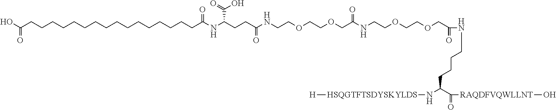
C(CCNC(=O)COCCOCCNC(COCCOCCNC(=O)CCC(NC(CCCCCCCCCCCCCCCCC(O)=O)=O)C(O)=O)=O)CC(N[HSQGTFTSDYSKYLDS][H])C(=O)[RAQDFVQWLLNT]O
